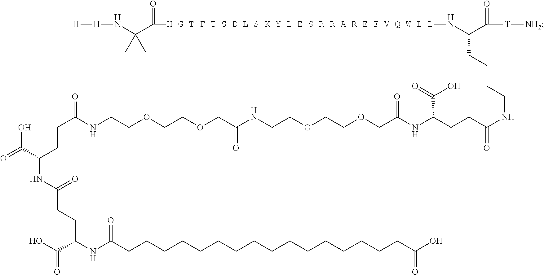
OC(C(NC(CCCCCCCCCCCCCCCCC(O)=O)=O)CCC(NC(C(=O)O)CCC(NCCOCCOCC(NCCOCCOCC(NC(CCC(NCCCCC(N[H G T F T S D L S K Y L E S R R A R E F V Q W L L]C(=O)C(N[H][H])(C)C)C([T][NH2])=O)=O)C(=O)O)=O)=O)=O)=O)=O
